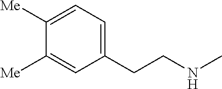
C1([Me])=CC=C(CCNC)C=C1[Me]
